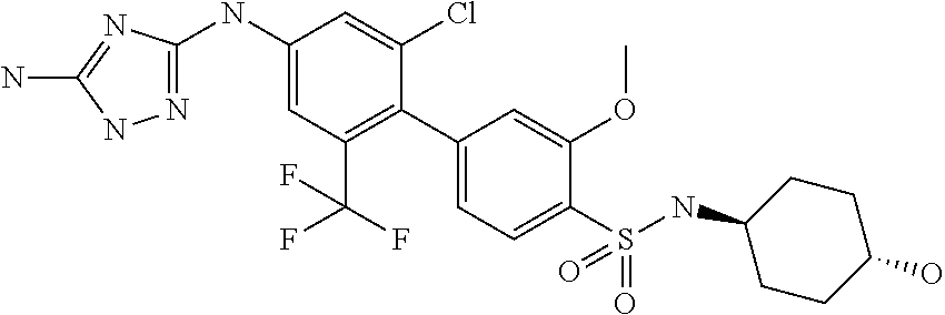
C1(NC2=CC(C(F)(F)F)=C(C3=CC=C(S(=O)(=O)NC4CCC(O)CC4)C(OC)=C3)C(Cl)=C2)=NNC(N)=N1
